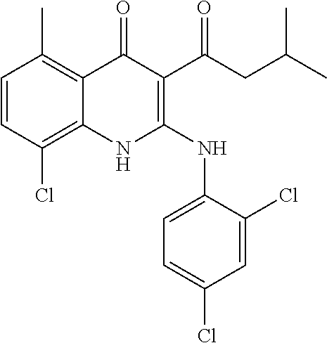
C1=CC(Cl)=C2C(=C1C)C(=O)C(C(CC(C)C)=O)=C(NC1=CC=C(Cl)C=C1Cl)N2
